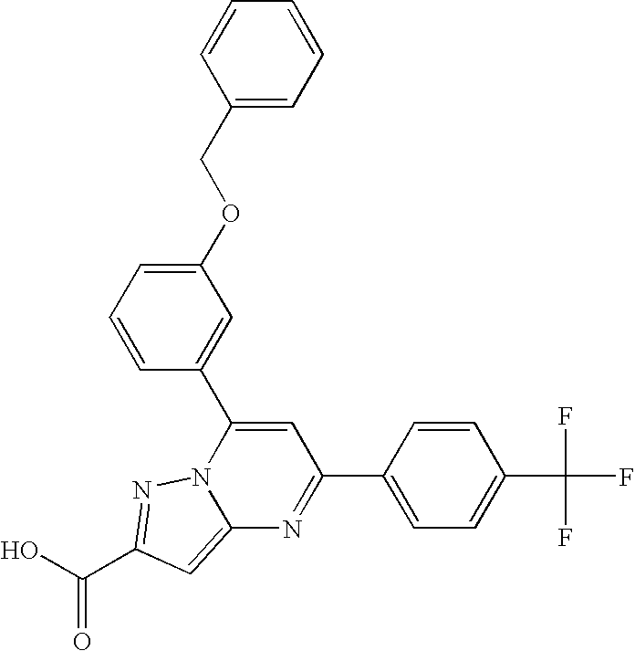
O=C(O)C1=NN2C(=C1)N=C(C1=CC=C(C(F)(F)F)C=C1)C=C2C1=CC(OCC2=CC=CC=C2)=CC=C1
